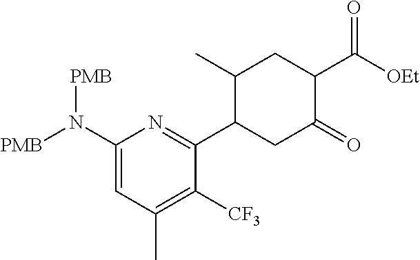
C1(N([PMB])[PMB])=CC(C)=C([CF3])C(C2CC(=O)C(C(=O)[OEt])CC2C)=N1
